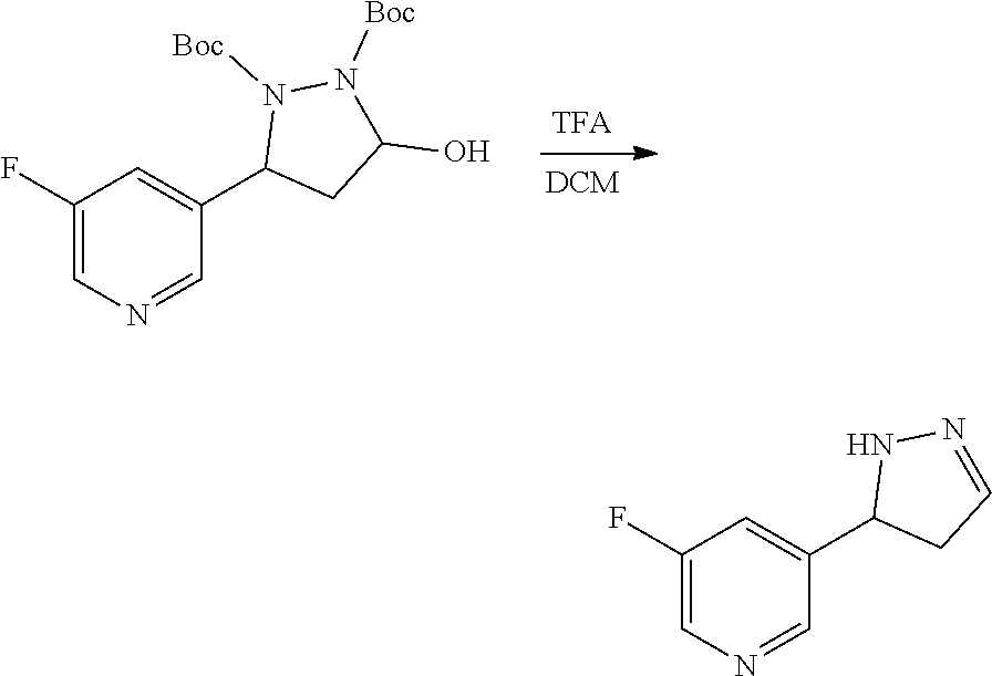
C1(F)=CN=CC(C2CC(O)N([Boc])N2[Boc])=C1.C1(F)=CN=CC(C2CC=NN2)=C1
